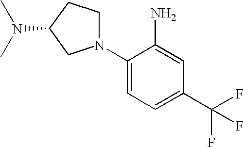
N1(C2=CC=C(C(F)(F)F)C=C2N)CCC(N(C)C)C1
